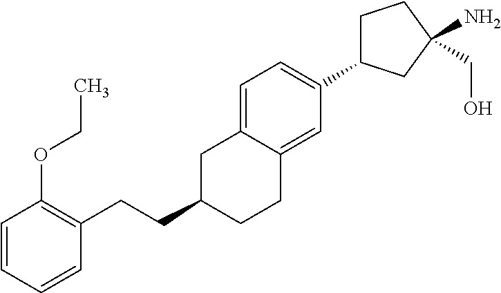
C1=C2C(=CC(C3CCC(N)(CO)C3)=C1)CCC(CCC1=C(OCC)C=CC=C1)C2
